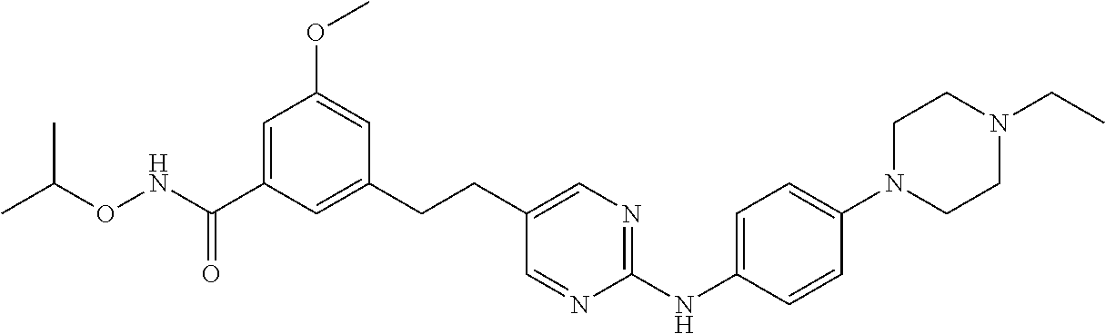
C1(CCC2=CN=C(NC3=CC=C(N4CCN(CC)CC4)C=C3)N=C2)=CC(C(NOC(C)C)=O)=CC(OC)=C1
